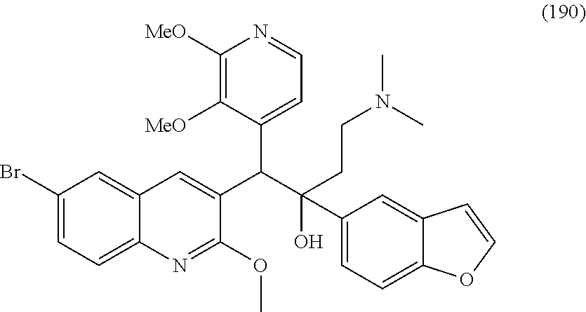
C1(Br)=CC=C2C(=C1)C=C(C(C1=CC=NC([MeO])=C1[MeO])C(O)(CCN(C)C)C1=CC=C3C(=C1)C=CO3)C(OC)=N2
